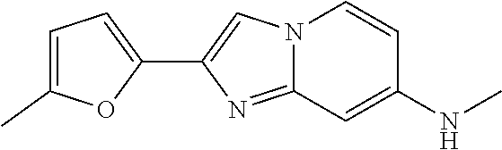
C1(C2=CN3C(=N2)C=C(NC)C=C3)=CC=C(C)O1
